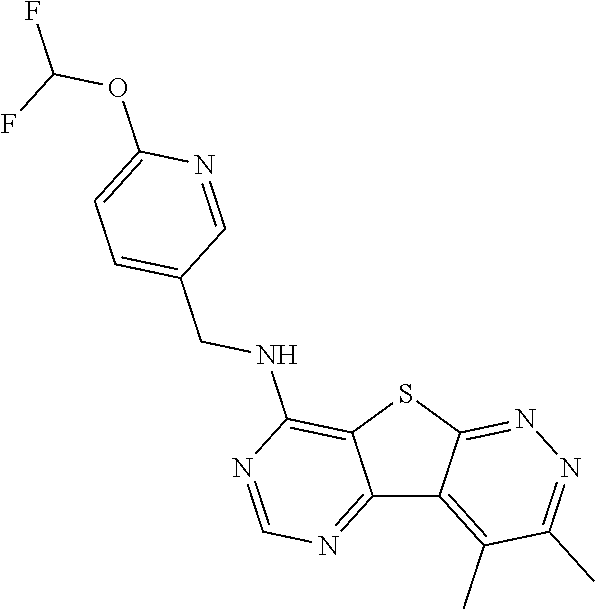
C12=NC=NC(NCC3=CC=C(OC(F)F)N=C3)=C1SC1=NN=C(C)C(C)=C21
